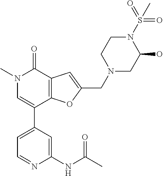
C1(NC(C)=O)=CC(C2=CN(C)C(=O)C3=C2OC(CN2CC(O)N(S(=O)(=O)C)CC2)=C3)=CC=N1
